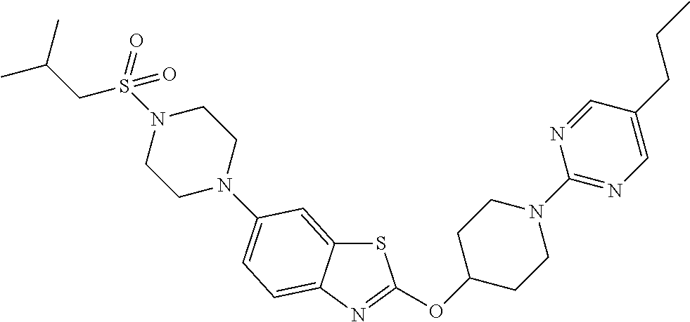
C1C(OC2=NC3=CC=C(N4CCN(S(=O)(CC(C)C)=O)CC4)C=C3S2)CCN(C2=NC=C(CCC)C=N2)C1
